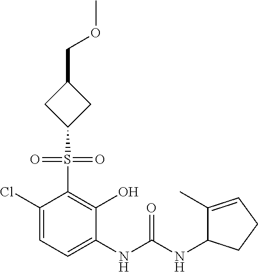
C1(Cl)=CC=C(NC(NC2C(C)=CCC2)=O)C(O)=C1S(=O)(=O)C1CC(COC)C1
